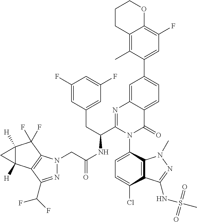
C12([H])C([H])(C3=C(C1(F)F)N(CC(NC(C1=NC4=CC(C5=CC(F)=C6C(=C5C)CCCO6)=CC=C4C(=O)N1C1=CC=C(Cl)C4=C1N(C)N=C4NS(C)(=O)=O)CC1=CC(F)=CC(F)=C1)=O)N=C3C(F)F)C2
